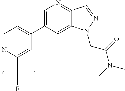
C1(C2=CC=NC(C(F)(F)F)=C2)=CN=C2C(=C1)N(CC(N(C)C)=O)N=C2
